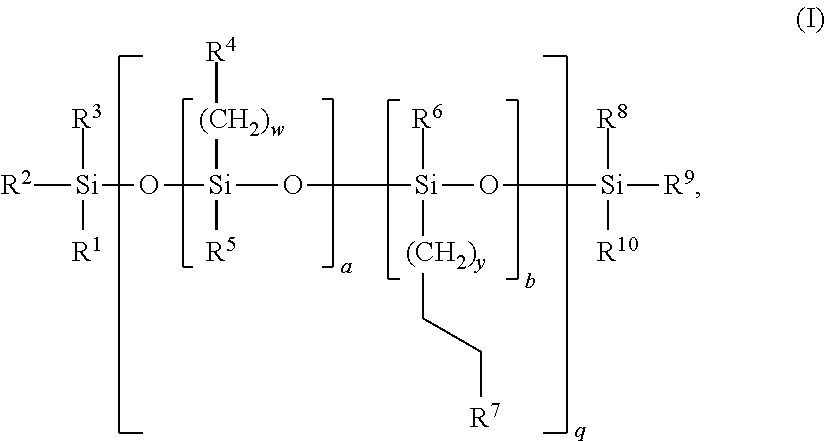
[R2][Si]([R3])([R1])O[Si]([(CH2)w][R4])([R5])O[Si](O[Si]([R8])([R10])[R9])([R6])[(CH2)y]CC[R7]
